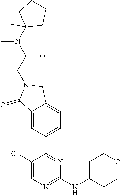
C1CC(NC2=NC=C(Cl)C(C3=CC=C4C(=C3)C(=O)N(CC(=O)N(C3(C)CCCC3)C)C4)=N2)CCO1
